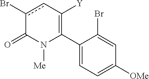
C1(C2=C([Y])cc(Br)C(=O)N2[Me])=CC=C([OMe])C=C1Br
